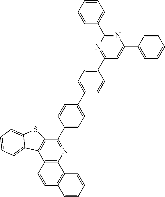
C12=C(N=C(C3=CC=C(C4=CC=C(C5=NC(C6=CC=CC=C6)=NC(C6=CC=CC=C6)=C5)C=C4)C=C3)C3=C1C1=CC=CC=C1S3)C1=C(C=C2)C=CC=C1
